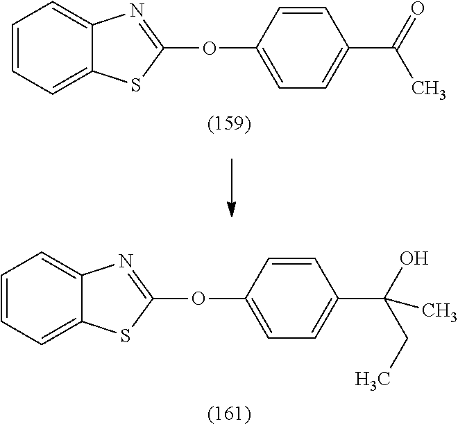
C1=C(OC2=NC3=CC=CC=C3S2)C=CC(C(=O)C)=C1.C1=C(OC2=NC3=CC=CC=C3S2)C=CC(C(O)(CC)C)=C1
